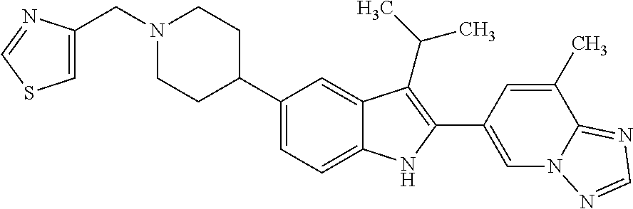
N1(CC2=CSC=N2)CCC(C2=CC=C3C(=C2)C(C(C)C)=C(C2=CN4C(=NC=N4)C(C)=C2)N3)CC1
